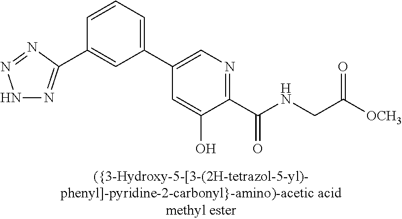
C1=CC(C2=NNN=N2)=CC(C2=CN=C(C(NCC([OCH3])=O)=O)C(O)=C2)=C1
